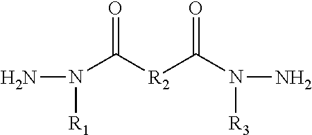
NN([R1])C([R2]C(N([R3])N)=O)=O
